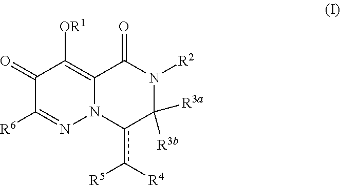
C1(=O)C([R6])=NN2C(=C1[OR1])C(=O)N([R2])C([R3b])([R3a])c2c([R5])[R4]
